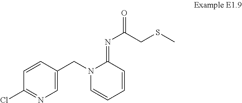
C1=C(CN2C=CC=CC2=NC(CSC)=O)C=CC(Cl)=N1
